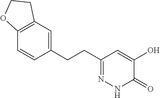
C12=C(C=C(CCC3=NNC(=O)C(O)=C3)C=C1)CCO2
